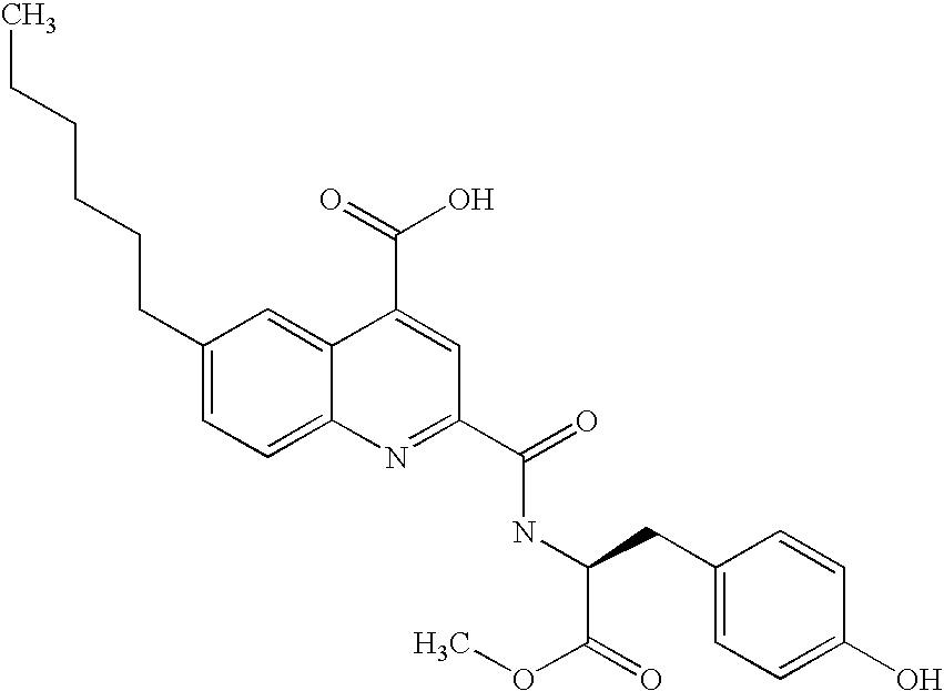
C(C1=CC=C2C(=C1)C(C(=O)O)=CC(C(=O)NC(C(=O)OC)CC1=CC=C(O)C=C1)=N2)CCCCC
